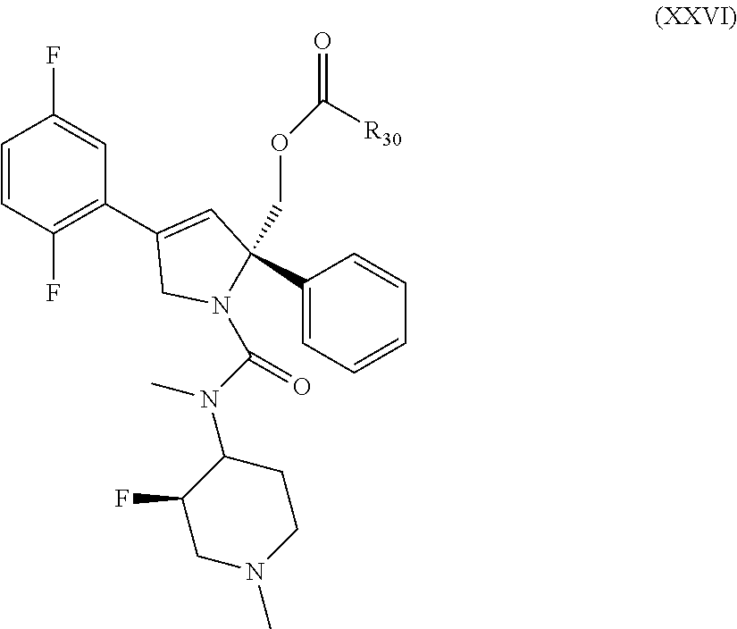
C1=CC(F)=C(C2=CC(COC([R30])=O)(C3=CC=CC=C3)N(C(=O)N(C)C3C(F)CN(C)CC3)C2)C=C1F
